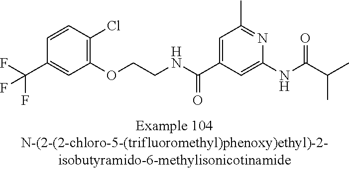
C1=CC(Cl)=C(OCCNC(C2=CC(C)=NC(NC(=O)C(C)C)=C2)=O)C=C1C(F)(F)F
